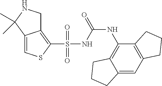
C12=CSC(S(=O)(=O)NC(NC3=C4C(=CC5=C3CCC5)CCC4)=O)=C1CNC2(C)C
